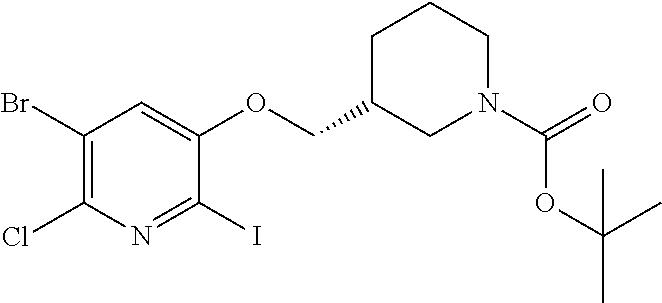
ClC1=C(Br)C=C(OCC2CCCN(C(OC(C)(C)C)=O)C2)C(I)=N1
